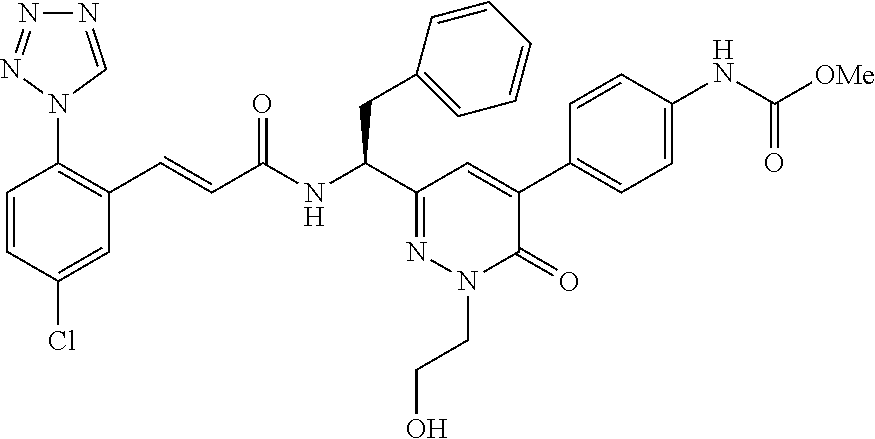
C1=CC(Cl)=CC(C=CC(NC(C2=NN(CCO)C(=O)C(C3=CC=C(NC([OMe])=O)C=C3)=C2)CC2=CC=CC=C2)=O)=C1N1C=NN=N1
